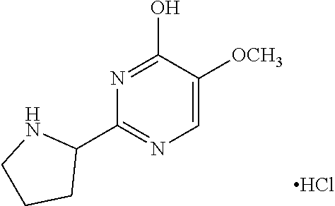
C1(C2NCCC2)=NC=C([OCH3])C(O)=N1.Cl
